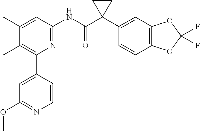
C1(C)=CC(NC(C2(C3=CC4=C(C=C3)OC(F)(F)O4)CC2)=O)=NC(C2=CC(OC)=NC=C2)=C1C
